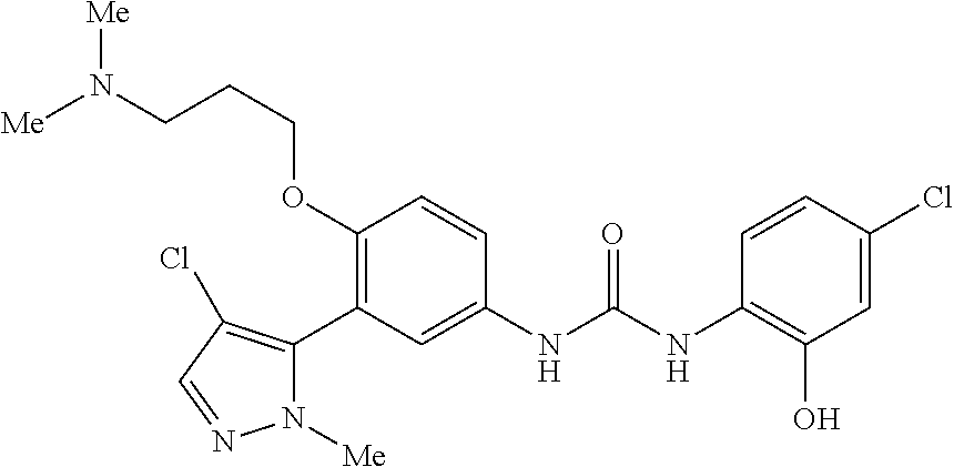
C1(OCCCN([Me])[Me])=C(C2=C(Cl)C=NN2[Me])C=C(NC(NC2=C(O)C=C(Cl)C=C2)=O)C=C1
